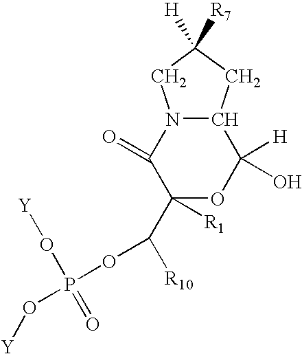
C1([R1])(C([R10])OP(O[Y])(=O)O[Y])OC([H])(O)C2N(C1=O)CC([R7])([H])C2
